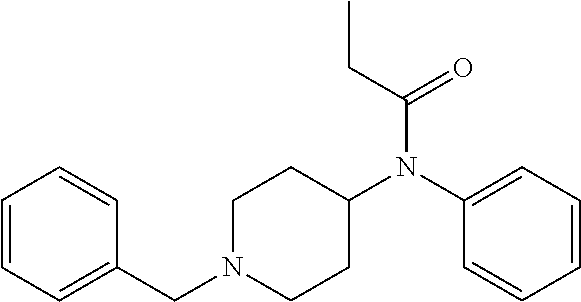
C1=CC=CC=C1CN1CCC(N(C2=CC=CC=C2)C(CC)=O)CC1
